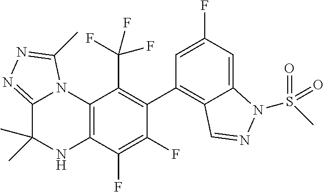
C1(C2=C3C(=CC(F)=C2)N(S(C)(=O)=O)N=C3)=C(C(F)(F)F)C2=C(C(F)=C1F)NC(C)(C)C1=NN=C(C)N21
